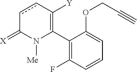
C1(C2=C([Y])ccC(=[X])N2[Me])=C(F)C=CC=C1OCC#C
